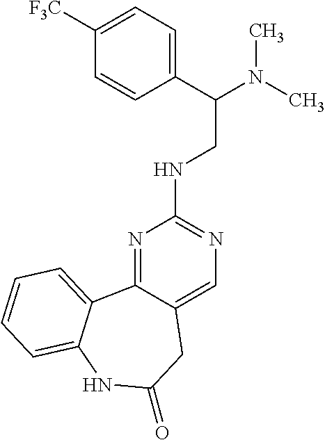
N1=C2C(=CN=C1NCC(N(C)C)C1=CC=C([F3C])C=C1)CC(=O)NC1=CC=CC=C21
